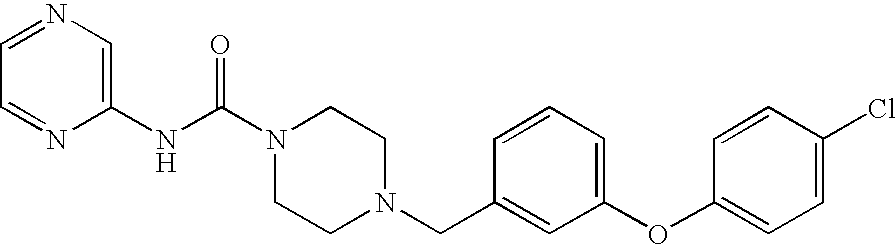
C1=NC(NC(N2CCN(CC3=CC(OC4=CC=C(Cl)C=C4)=CC=C3)CC2)=O)=CN=C1
